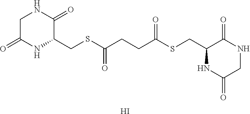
C1C(=O)NC(CSC(CCC(SCC2NC(=O)CNC2=O)=O)=O)C(=O)N1.I
